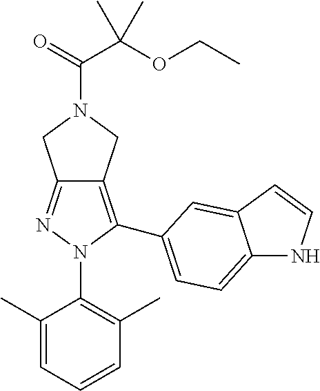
C12=NN(C3=C(C)C=CC=C3C)C(C3=CC=C4NC=CC4=C3)=C1CN(C(C(OCC)(C)C)=O)C2
